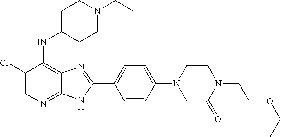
C1(Cl)=CN=C2C(=C1NC1CCN(CC)CC1)N=C(C1=CC=C(N3CC(=O)N(CCOC(C)C)CC3)C=C1)N2
